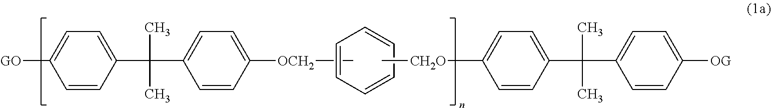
C[OCH2]C1=CC=C(C(C2=CC=C([GO])C=C2)(C)C)C=C1.C1=CC=CC=C1.C[CH2O]C1=CC=C(C(C2=CC=C([OG])C=C2)(C)C)C=C1
